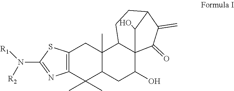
C12=C(C(C)(C)C3C(C)(C1)C1C4(C(O)C3)C(=O)C(=C)C(CC1)C4O)N=C(N([R2])[R1])S2
